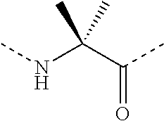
CC(NC)(C(C)=O)C
